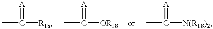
CC([R18])=[A].CC([OR18])=[A].CC([N(R18)2])=[A]
